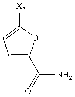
C1=C(C(=O)N)OC([X2])=C1
